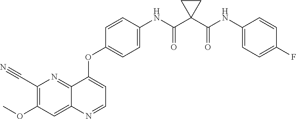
C1(C#N)=C(OC)C=C2C(=N1)C(OC1=CC=C(NC(C3(C(NC4=CC=C(F)C=C4)=O)CC3)=O)C=C1)=CC=N2
